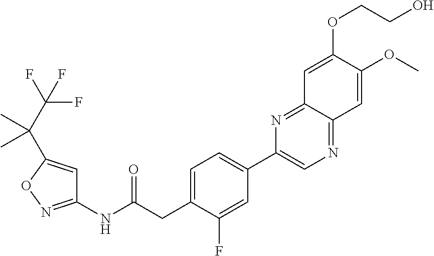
C1(NC(CC2=CC=C(C3=CN=C4C(=N3)C=C(OCCO)C(OC)=C4)C=C2F)=O)=NOC(C(C(F)(F)F)(C)C)=C1
